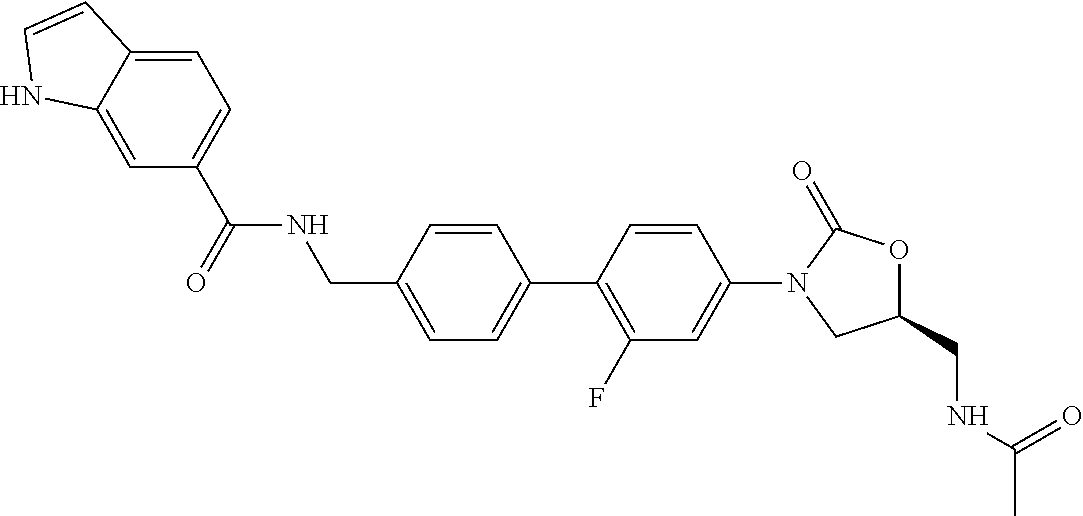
C1(CNC(C)=O)OC(=O)N(C2=CC(F)=C(C3=CC=C(CNC(C4=CC=C5C(=C4)NC=C5)=O)C=C3)C=C2)C1
